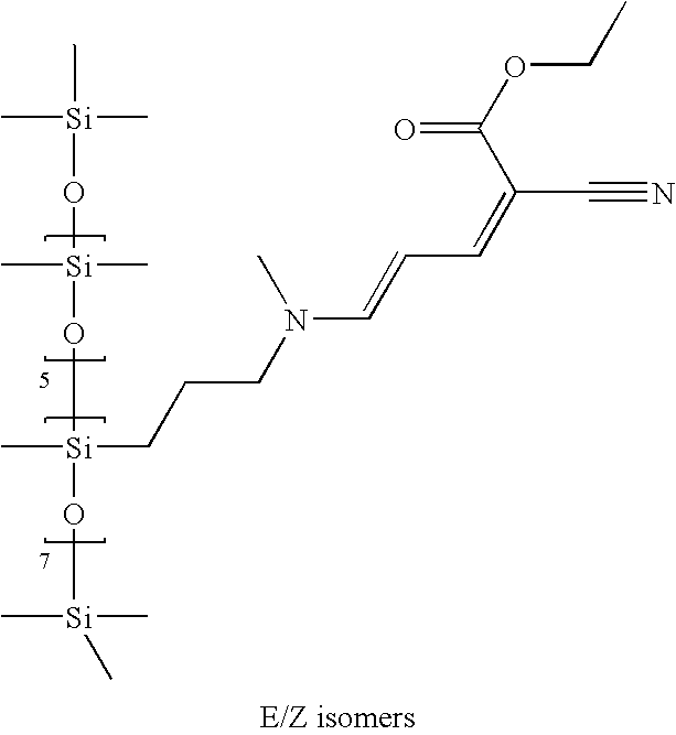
[Si](O[Si](C)(C)O[Si](O[Si](C)(C)C)(CCCN(C=CC=C(C(=O)OCC)C#N)C)C)(C)(C)C
